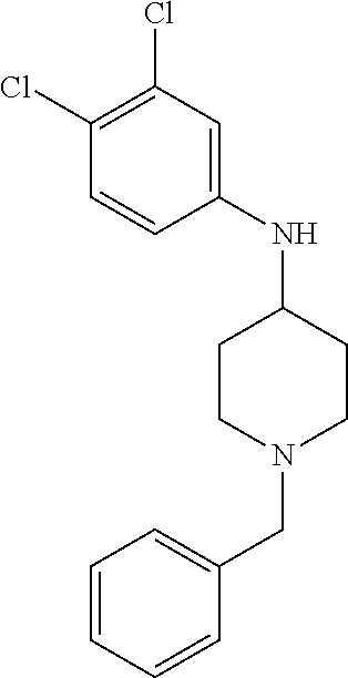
C1(NC2CCN(CC3=CC=CC=C3)CC2)=CC(Cl)=C(Cl)C=C1
